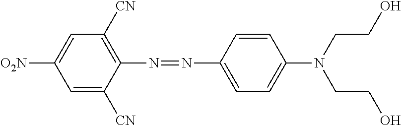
[NO2]C1=CC([CN])=C(N=NC2=CC=C(N(CCO)CCO)C=C2)C([CN])=C1
